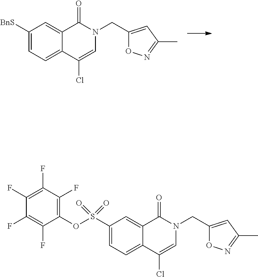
C1([BnS])=CC=C2C(=C1)C(=O)N(CC1=CC(C)=NO1)C=C2Cl.C1(S(OC2=C(F)C(F)=C(F)C(F)=C2F)(=O)=O)=CC=C2C(=C1)C(=O)N(CC1=CC(C)=NO1)C=C2Cl
